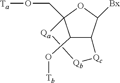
C1(O[Tb])C2[Qc][Qb][Qa]C1(CO[Ta])OC2[Bx]
